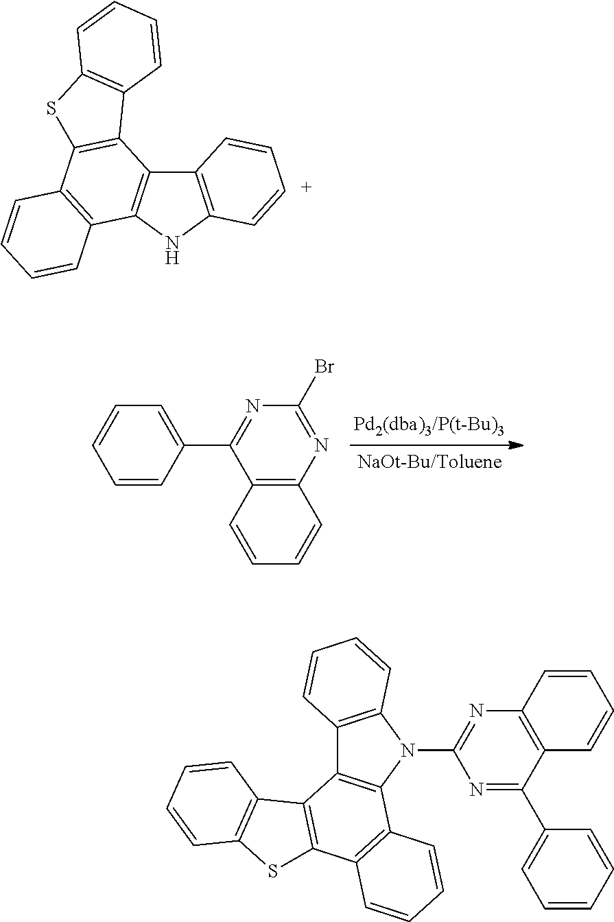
C1=C(C2=NC(Br)=NC3=C2C=CC=C3)C=CC=C1.C12=C(NC3=C1C1=C(C4=C3C=CC=C4)SC3=C1C=CC=C3)C=[C+]C=C2.C12=C(N(C3=NC4=C(C(C5=CC=CC=C5)=N3)C=CC=C4)C3=C1C1=C(C4=C3C=CC=C4)SC3=C1C=CC=C3)C=CC=C2
